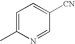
C1=C(C)N=CC([CN])=C1
